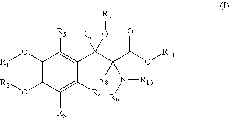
C1(O[R1])=C(O[R2])C([R3])=C([R4])C(C(C(C(O[R11])=O)([R8])N([R10])[R9])(O[R7])[R6])=C1[R5]
